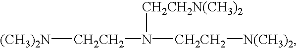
[(CH3)2N][CH2CH2]N([CH2CH2][N(CH3)2])[CH2CH2N(CH3)2]
